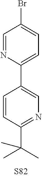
C1(C2=CC=C(Br)C=N2)=CN=C(C(C)(C)C)C=C1
